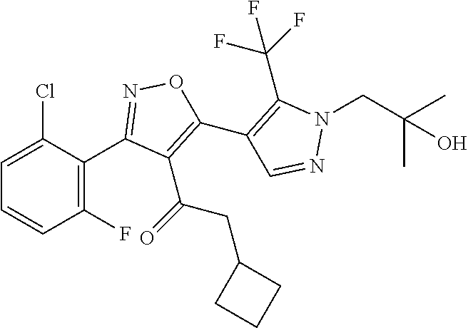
C1(C2=NOC(C3=C(C(F)(F)F)N(CC(C)(C)O)N=C3)=C2C(CC2CCC2)=O)=C(F)C=CC=C1Cl
